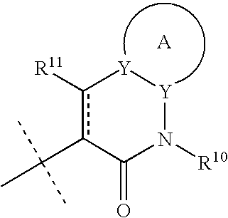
c1([R11])c(C(C)(C)C)C(=O)N([R10])[Y][Y]1
